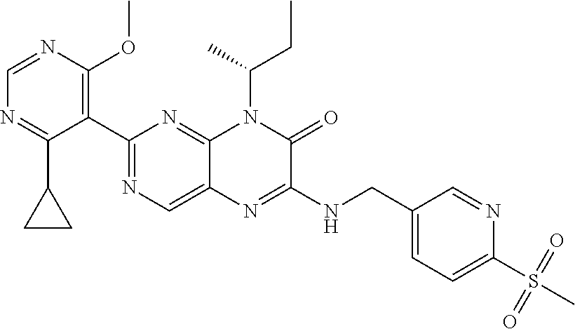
C1=NC(OC)=C(C2=NC=C3C(=N2)N(C(C)CC)C(=O)C(NCC2=CC=C(S(C)(=O)=O)N=C2)=N3)C(C2CC2)=N1
